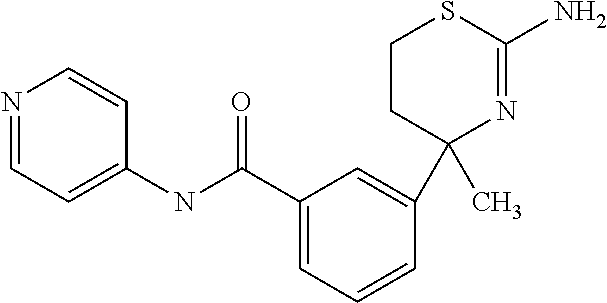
C1(C)(C2=CC(C(NC3=CC=NC=C3)=O)=CC=C2)N=C(N)SCC1
